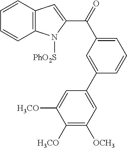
C1(C(C2=CC=CC(C3=CC([OCH3])=C([OCH3])C([OCH3])=C3)=C2)=O)=CC2=C(N1[PhO2S])C=CC=C2
